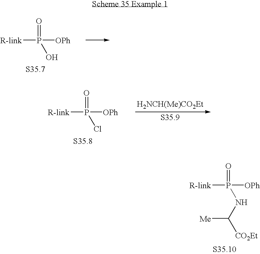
[R-link]P(=O)(O)[OPh].[R-link]P(=O)(Cl)[OPh].[H2NCH(Me)CO2Et].[R-link]P(=O)(NC([CO2Et])[Me])[OPh]
